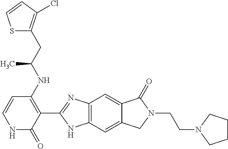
C12=C(C=C3C(=C1)C(=O)N(CCN1CCCC1)C3)NC(C1=C(NC(CC3=C(Cl)C=CS3)C)C=CNC1=O)=N2
